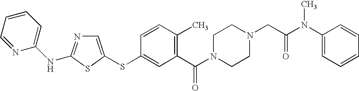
C1=C(SC2=CC(C(N3CCN(CC(N(C4=CC=CC=C4)C)=O)CC3)=O)=C(C)C=C2)SC(NC2=CC=CC=N2)=N1
